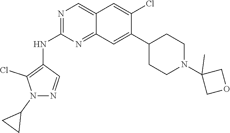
C12=CN=C(NC3=C(Cl)N(C4CC4)N=C3)N=C1C=C(C1CCN(C3(C)COC3)CC1)C(Cl)=C2
